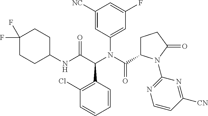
C1([NC])=CC(N(C(=O)C2CCC(=O)N2C2=NC=CC([CN])=N2)C(C(NC2CCC(F)(F)CC2)=O)C2=C(Cl)C=CC=C2)=CC(F)=C1
